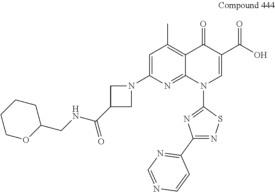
C1=C(N2CC(C(NCC3CCCCO3)=O)C2)N=C2C(=C1C)C(=O)C(C(O)=O)=CN2C1=NC(C2=NC=NC=C2)=NS1
